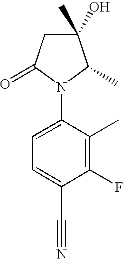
C1(O)(C)CC(=O)N(C2=CC=C(C#N)C(F)=C2C)C1C
